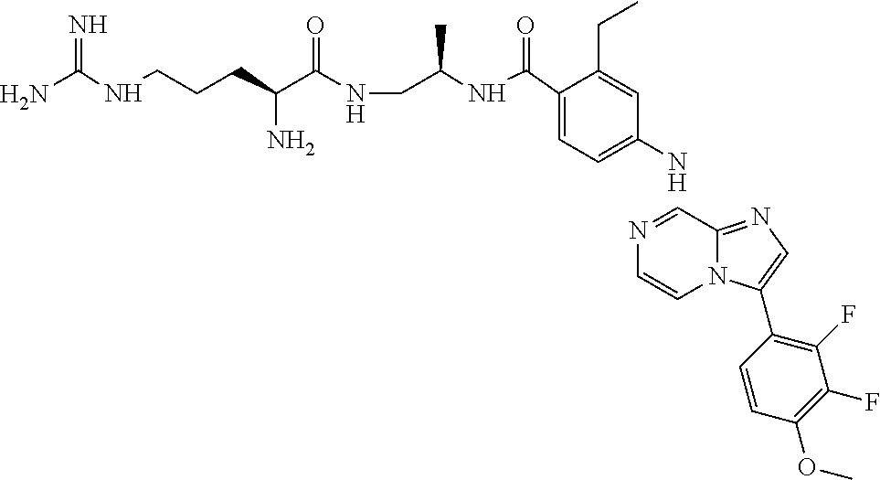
C1(C(NC(CNC(C(CCCNC(N)=N)N)=O)C)=O)=CC=C(N)C=C1CC.C1=NC=CN2C1=NC=C2C1=C(F)C(F)=C(OC)C=C1
